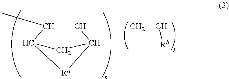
C(C([Rb])C)C1C2CC(C1C)[Ra]2
